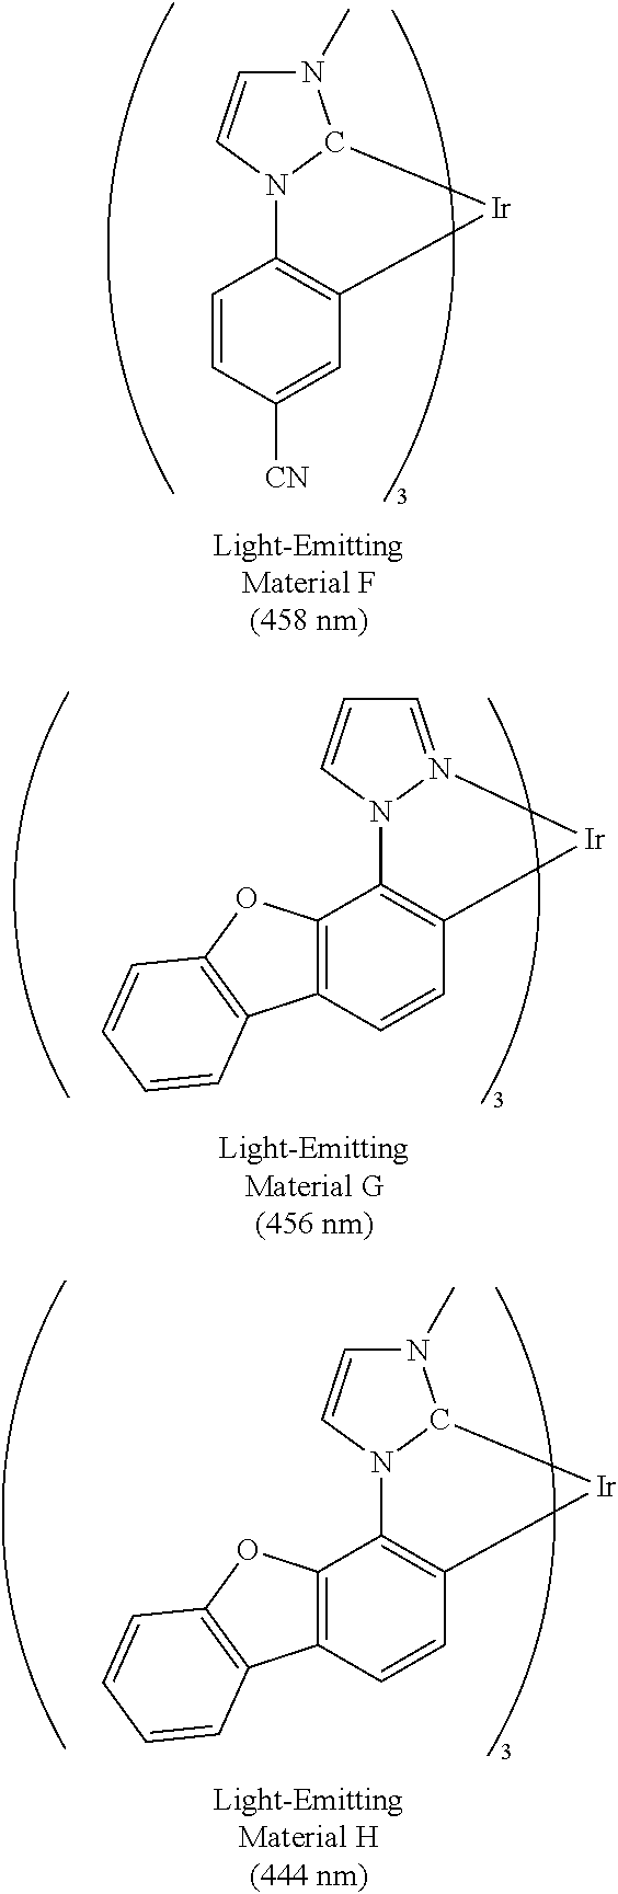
C12=C(C=CC3=C1N1C(N(C)C=C1)[Ir]3)C1=C(O2)C=CC=C1.C1=CC([CN])=CC2=C1N1C(N(C)C=C1)[Ir]2.C12=C(C=CC3=C1N1N(=CC=C1)[Ir]3)C1=C(O2)C=CC=C1
